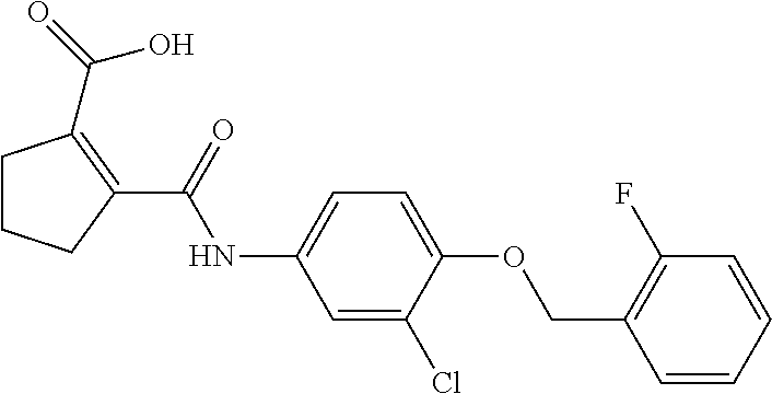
C1CCC(C(NC2=CC=C(OCC3=C(F)C=CC=C3)C(Cl)=C2)=O)=C1C(O)=O
